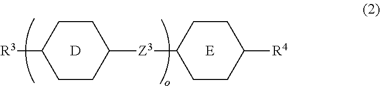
[R3]C1CCC([Z3]C2CCC([R4])CC2)CC1.[D].[E]
